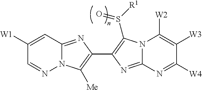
N12C(=NC(C3=C(S([R1])=O)N4C(=N3)N=C([W4])C([W3])=C4[W2])=C1[Me])C=C([W1])C=N2
